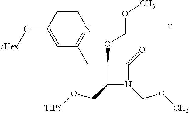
C1(CO[TIPS])N(COC)C(=O)C1(CC1=NC=CC(O[cHex])=C1)OCOC
